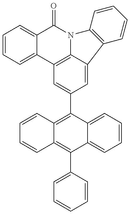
C1=CC=C2C(=C1)C(=O)N1C3=C2C=C(C2=C4C(=C(C5=CC=CC=C5)C5=CC=CC=C25)C=CC=C4)C=C3C2=C1C=CC=C2
